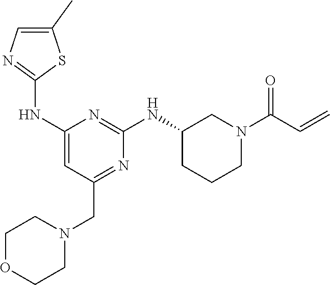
C1(NC2=NC=C(C)S2)=CC(CN2CCOCC2)=NC(NC2CCCN(C(C=C)=O)C2)=N1
